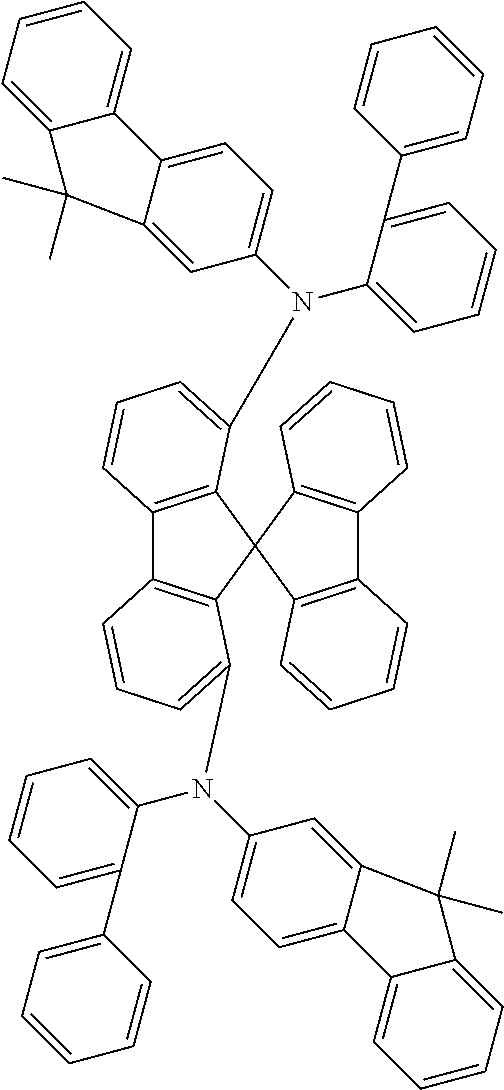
C1=C2C(=CC=C1N(C1=CC=CC=C1C1=CC=CC=C1)C1=CC=CC3=C1C1(C4=C3C=CC=C4N(C3=CC=C4C(=C3)C(C)(C)C3=CC=CC=C43)C3=CC=CC=C3C3=CC=CC=C3)C3=C(C4=C1C=CC=C4)C=CC=C3)C1=CC=CC=C1C2(C)C
